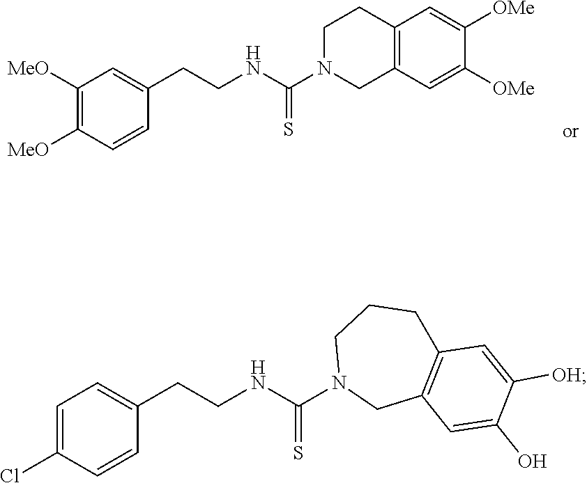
C1([MeO])=C([MeO])C=CC(CCNC(=S)N2CC3=C(CC2)C=C([OMe])C([OMe])=C3)=C1.C1=C(Cl)C=CC(CCNC(=S)N2CC3=C(CCC2)C=C([OH])C(O)=C3)=C1
